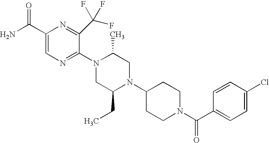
C1(C(N)=O)=CN=C(N2CC(CC)N(C3CCN(C(C4=CC=C(Cl)C=C4)=O)CC3)CC2C)C(C(F)(F)F)=N1
